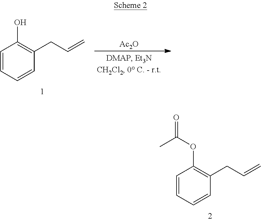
C1=CC=CC(CC=C)=C1OC(C)=O.C1=CC=CC(CC=C)=C1O.[Ac2O]
